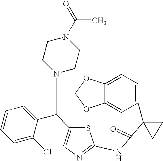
C1=C2C(=CC(C3(C(=O)NC4=NC=C(C(C5=CC=CC=C5Cl)N5CCN(C(C)=O)CC5)S4)CC3)=C1)OCO2
